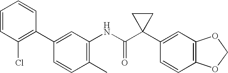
C1(C2=CC(NC(C3(C4=CC5=C(C=C4)OCO5)CC3)=O)=C(C)C=C2)=C(Cl)C=CC=C1
